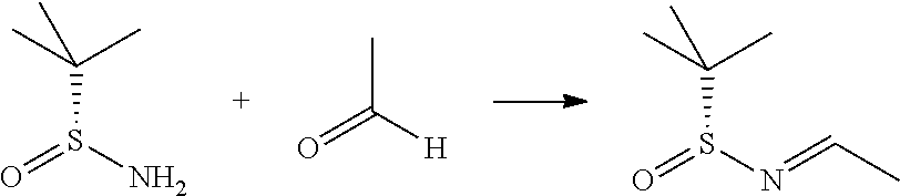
S(C(C)(C)C)(=O)N.C(C)(=O)[H].S(C(C)(C)C)(=O)N=CC
